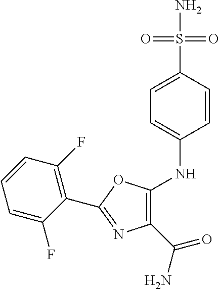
C1=C(F)C(C2=NC(C(N)=O)=C(NC3=CC=C(S(N)(=O)=O)C=C3)O2)=C(F)C=C1
